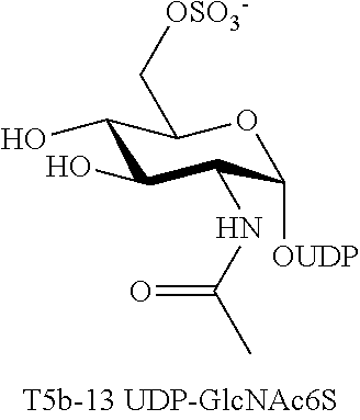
C1(O)C(O)C(NC(C)=O)C([OUDP])OC1C[OSO3-]
